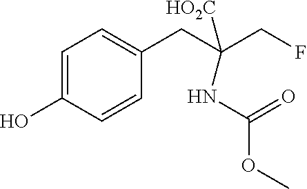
C1=CC(O)=CC=C1CC(CF)([HO2C])NC(=O)OC
